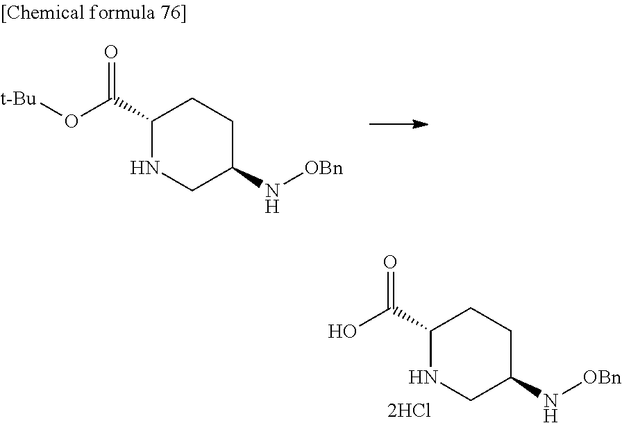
C1(C(=O)O)NCC(N[OBn])CC1.C1(C(=O)O[t-Bu])NCC(N[OBn])CC1
